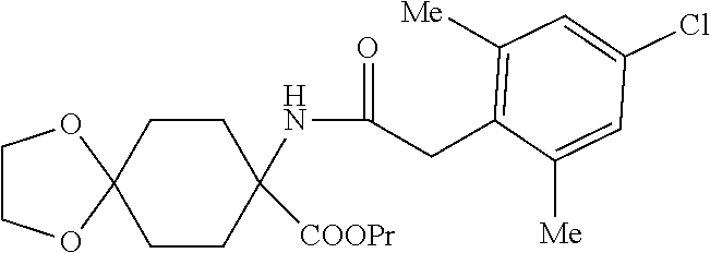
C1CC2(CCC1(NC(=O)CC1=C([Me])C=C(Cl)C=C1[Me])[COOPr])OCCO2
